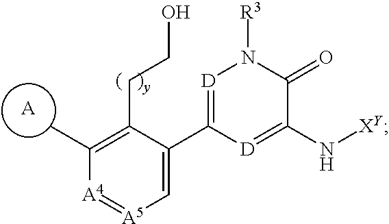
C1(CCO)=C(C)[A4]=[A5]C=C1C1=[D]N([R3])C(=O)C(N[XY])=[D]1.[A]
